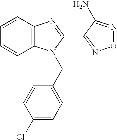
C1=CC2=C(C=C1)N(CC1=CC=C(Cl)C=C1)C(C1=NON=C1N)=N2
